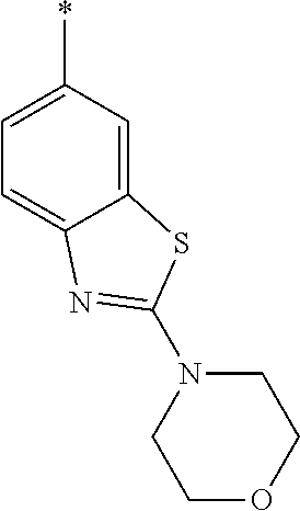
C12=CC(*)=CC=C1N=C(N1CCOCC1)S2
